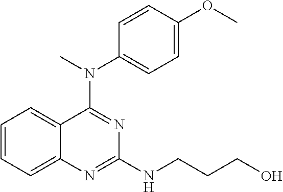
C1=CC=C2C(=C1)C(N(C)C1=CC=C(OC)C=C1)=NC(NCCCO)=N2
